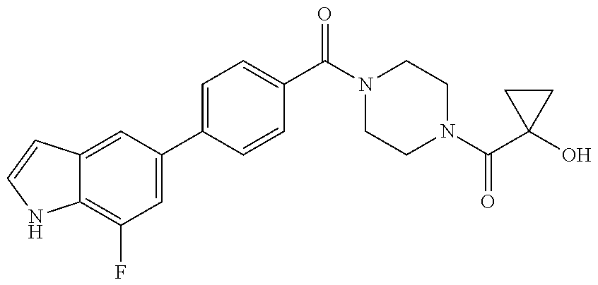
C12=C(F)C=C(C3=CC=C(C(=O)N4CCN(C(=O)C5(O)CC5)CC4)C=C3)C=C1C=CN2
